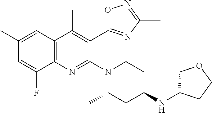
C1(C)=CC2=C(N=C(N3CCC(NC4COCC4)CC3C)C(C3=NC(C)=NO3)=C2C)C(F)=C1
